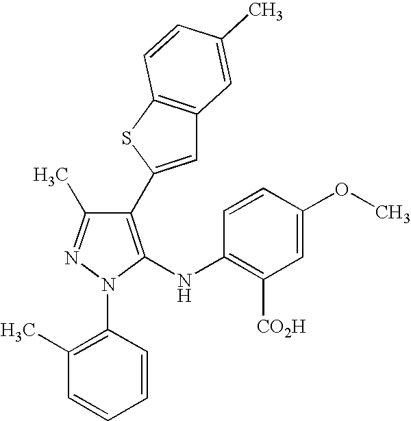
C1(C2=CC3=C(S2)C=CC(C)=C3)=C(NC2=C([CO2H])C=C(OC)C=C2)N(C2=C(C)C=CC=C2)N=C1C
